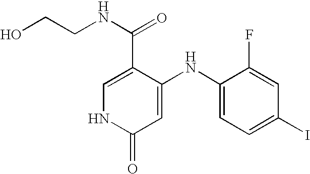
C1(C(=O)NCCO)=CNC(=O)C=C1NC1=CC=C(I)C=C1F
